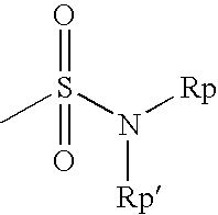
CS(N([Rp])[Rp])(=O)=O
